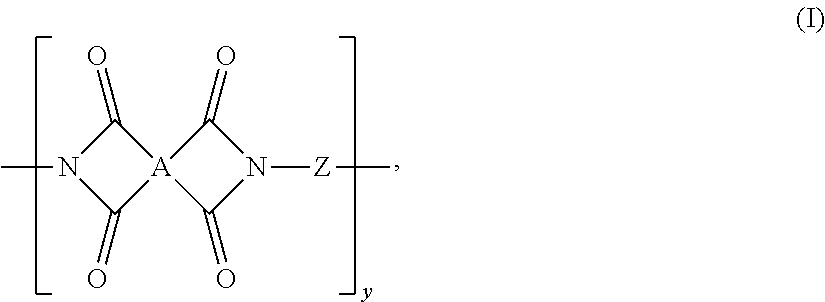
[A]12(C(=O)N(C)C1=O)C(=O)N([Z]C)C2=O
